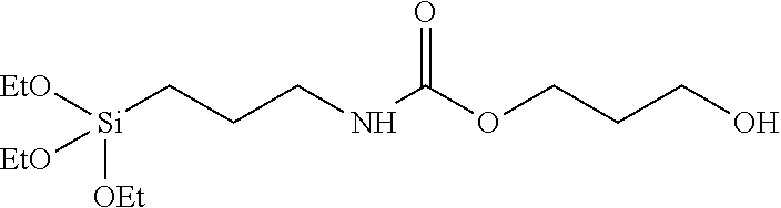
[EtO][Si](CCCNC(OCCCO)=O)([OEt])[EtO]
